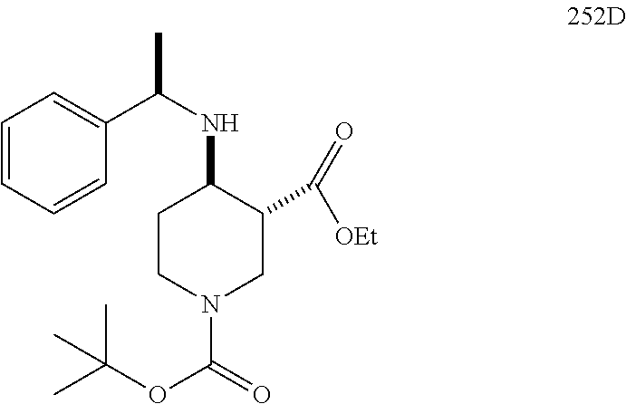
C1CN(C(=O)OC(C)(C)C)CC(C([OEt])=O)C1NC(C)C1=CC=CC=C1
